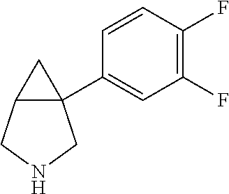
C1(F)=C(F)C=CC(C23CC2CNC3)=C1
